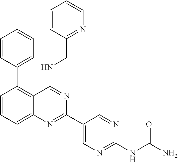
C1=CC(C2=C3C(=CC=C2)N=C(C2=CN=C(NC(N)=O)N=C2)N=C3NCC2=NC=CC=C2)=CC=C1
